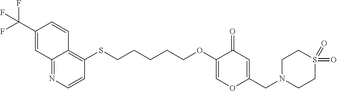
C12=NC=CC(SCCCCCOC3=COC(CN4CCS(=O)(=O)CC4)=CC3=O)=C1C=CC(C(F)(F)F)=C2
